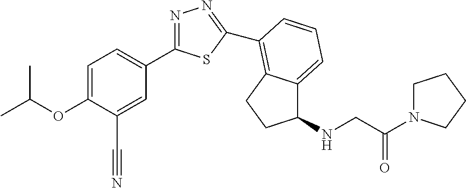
C1=C(OC(C)C)C(C#N)=CC(C2=NN=C(C3=C4C(=CC=C3)C(NCC(N3CCCC3)=O)CC4)S2)=C1
